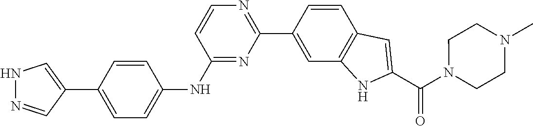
C1(C2=CC3=C(C=C2)C=C(C(N2CCN(C)CC2)=O)N3)=NC=CC(NC2=CC=C(C3=CNN=C3)C=C2)=N1
